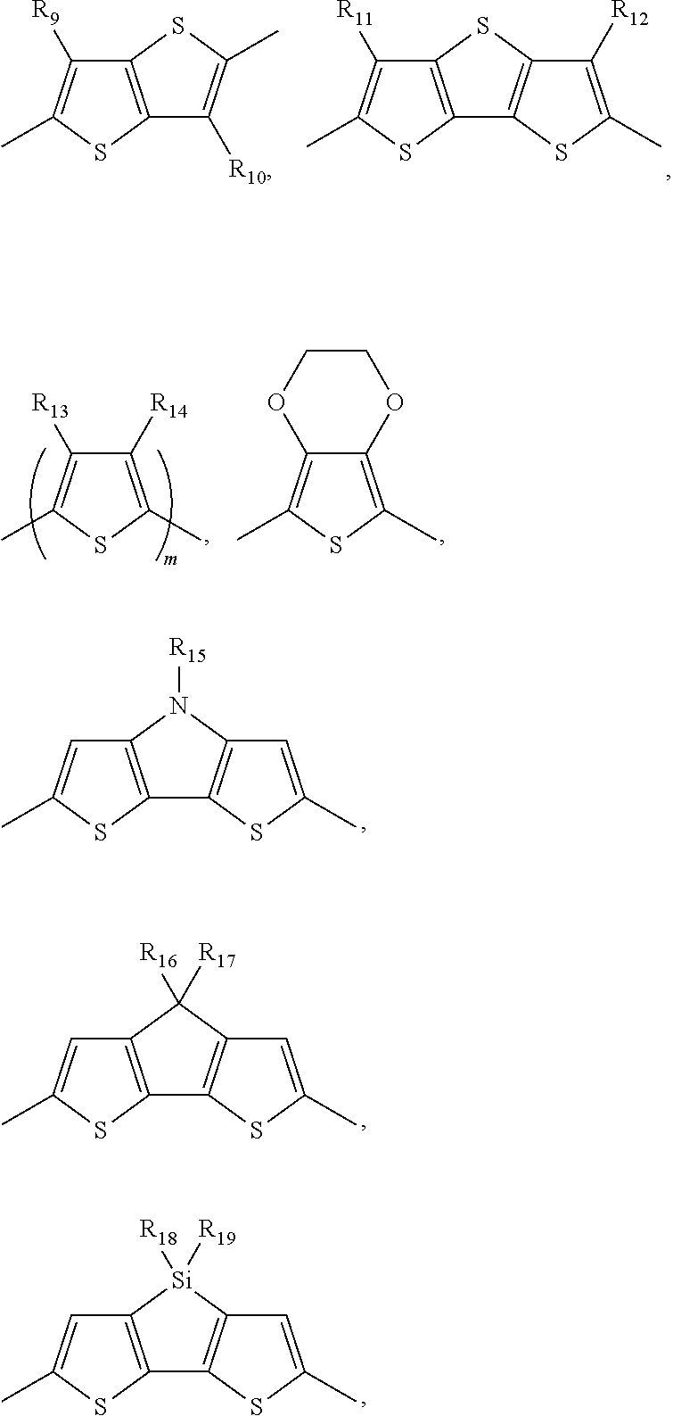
C12=C(SC(C)=C1[R9])C([R10])=C(C)S2.C12=C(SC(C)=C1[R11])C1=C(S2)C([R12])=C(C)S1.C1([R14])=C(C)SC(C)=C1[R13].C12=C(C)SC(C)=C1OCCO2.C12=C(SC(C)=C1)C1=C(N2[R15])C=C(C)S1.C12=C(SC(C)=C1)C1=C(C2([R16])[R17])C=C(C)S1.C12=C(SC(C)=C1)C1=C([Si]2([R18])[R19])C=C(C)S1
